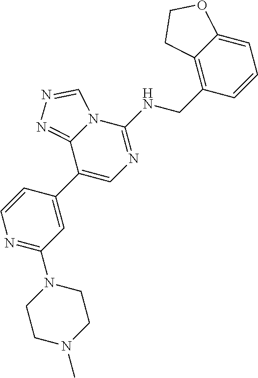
N1=C(N2CCN(C)CC2)C=C(C2=CN=C(NCC3=C4C(=CC=C3)OCC4)N3C2=NN=C3)C=C1
